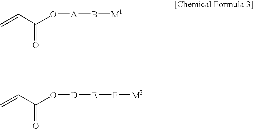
C=CC(O[A]B[M1])=O.C=CC(O[D][E]F[M2])=O
